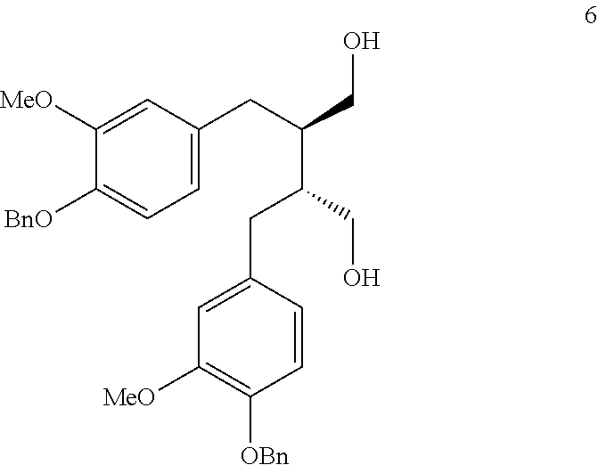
C1=C(CC(CO)C(CO)CC2=CC([MeO])=C([OBn])C=C2)C=C([MeO])C([BnO])=C1
